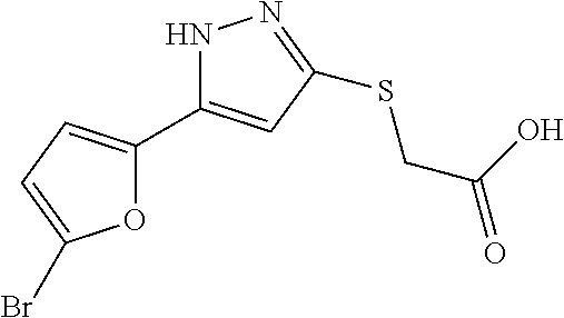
O1C(C2=CC(SCC(=O)O)=NN2)=CC=C1Br
